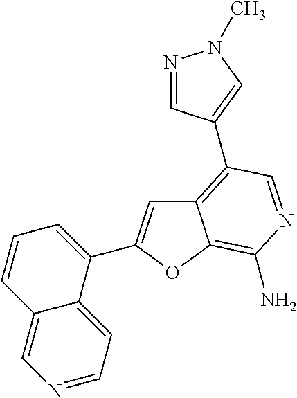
C12=C(C3=CN(C)N=C3)C=NC(N)=C1OC(C1=CC=CC3=CN=CC=C13)=C2
